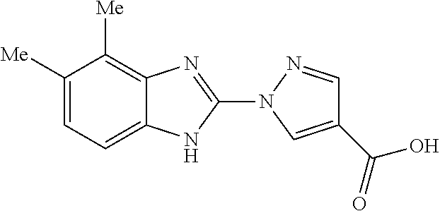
C1=C2C(=C([Me])C([Me])=C1)N=C(N1C=C(C(=O)O)C=N1)N2
